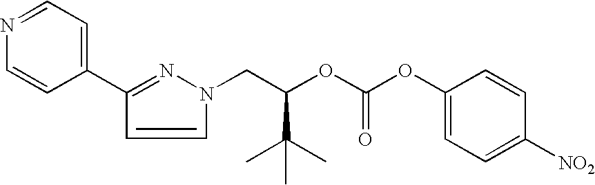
N1(CC(OC(OC2=CC=C([NO2])C=C2)=O)C(C)(C)C)C=CC(C2=CC=NC=C2)=N1
